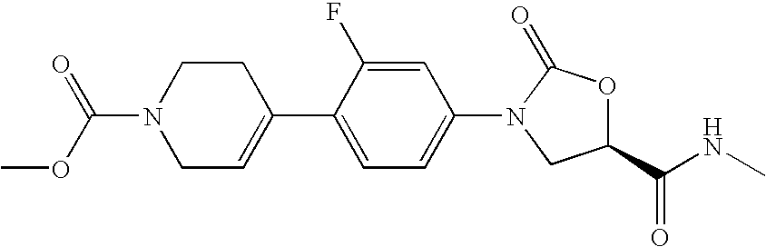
C1C=C(C2=CC=C(N3C(=O)OC(C(NC)=O)C3)C=C2F)CCN1C(=O)OC
